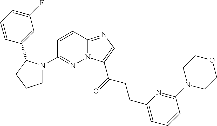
N12C(=NC=C1C(=O)CCC1=CC=CC(N3CCOCC3)=N1)C=CC(N1CCCC1C1=CC(F)=CC=C1)=N2
